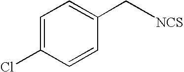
C1=C(Cl)C=CC(CC)=C1.[NCS]
